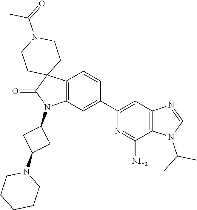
C12=C(C=C(C3=CC4=C(C(N)=N3)N(C(C)C)C=N4)C=C1)N(C1CC(N3CCCCC3)C1)C(=O)C21CCN(C(=O)C)CC1
